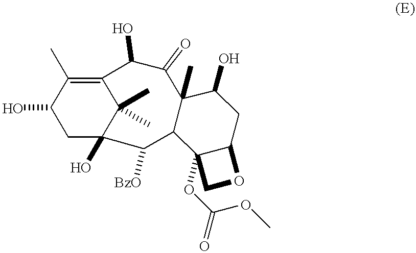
C1C2(O)C(C)(C)C(=C(C)C1O)C(O)C(=O)C1(C)C(C2[BzO])C2(OC(OC)=O)C(CC1O)OC2
